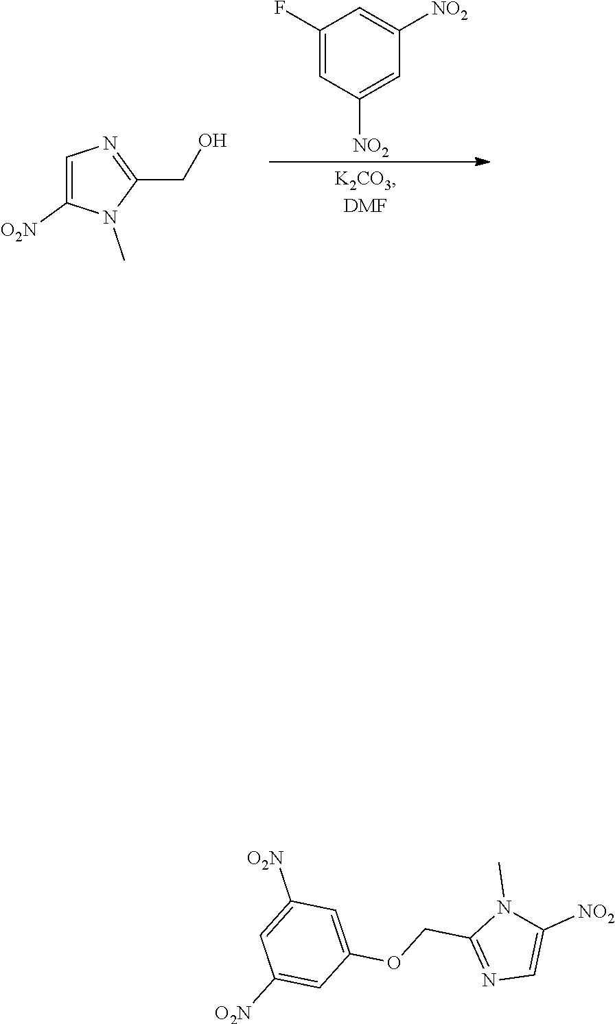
C1=C([O2N])N(C)C(CO)=N1.C1(F)=CC([NO2])=CC([NO2])=C1.N1=C(COC2=CC([O2N])=CC([O2N])=C2)N(C)C([NO2])=C1
